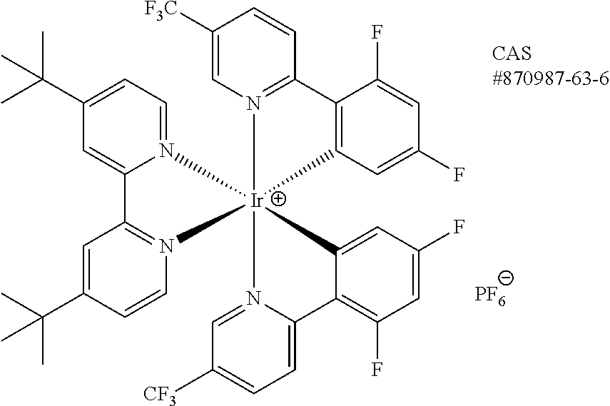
N12=CC=C(C(C)(C)C)C=C1C1=N(C=CC(C(C)(C)C)=C1)[Ir]213(N2=C(C=CC([F3C])=C2)C2=C1C=C(F)C=C2F)N1=CC([CF3])=CC=C1C1=C(F)C=C(F)C=C31.[PF6]
